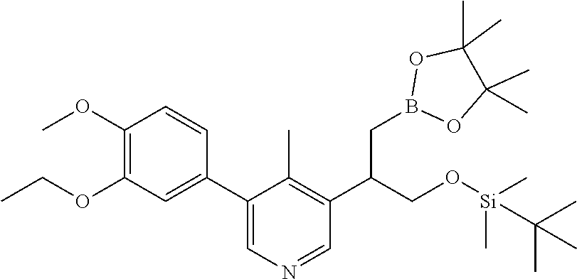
O1B(CC(C2=C(C)C(C3=CC(OCC)=C(OC)C=C3)=CN=C2)CO[Si](C(C)(C)C)(C)C)OC(C)(C)C1(C)C
